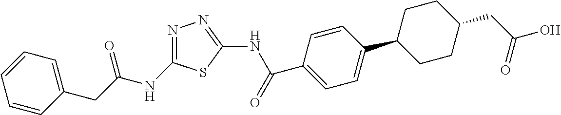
C1=CC(CC(NC2=NN=C(NC(C3=CC=C(C4CCC(CC(O)=O)CC4)C=C3)=O)S2)=O)=CC=C1
